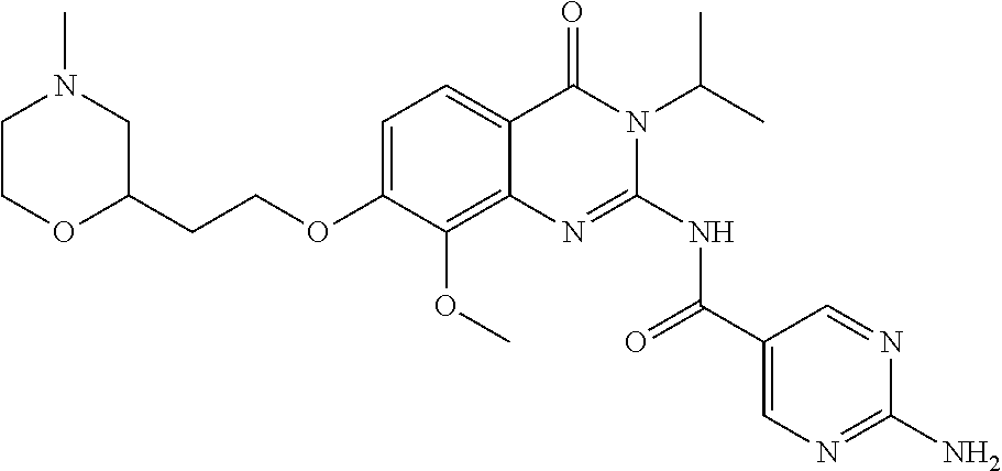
C1=C(OCCC2OCCN(C)C2)C(OC)=C2C(=C1)C(=O)N(C(C)C)C(NC(=O)C1=CN=C(N)N=C1)=N2
